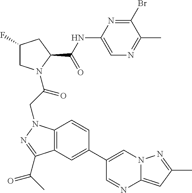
C12=C(N(CC(=O)N3CC(F)CC3C(NC3=CN=C(C)C(Br)=N3)=O)N=C1C(=O)C)C=CC(C1=CN3C(=CC(C)=N3)N=C1)=C2
